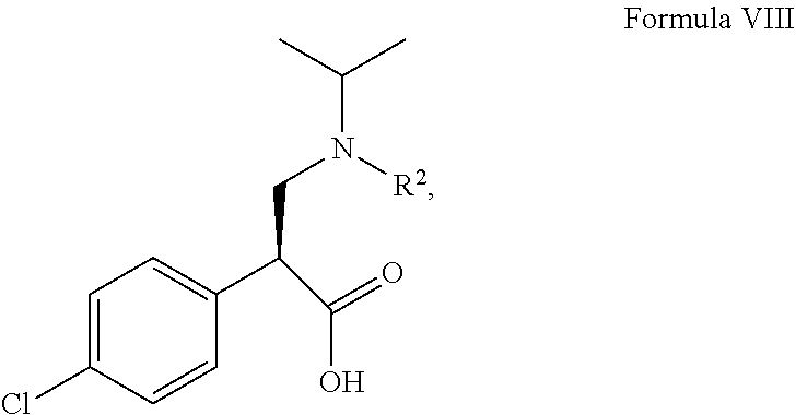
C1=C(Cl)C=CC(C(C(O)=O)CN([R2])C(C)C)=C1
